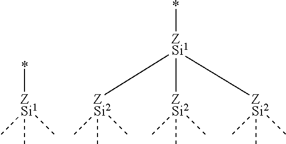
*[ZSi1](C)(C)C.[ZSi2](C)(C)(C)[ZSi1]([ZSi2](C)(C)C)([ZSi2](C)(C)C)*
